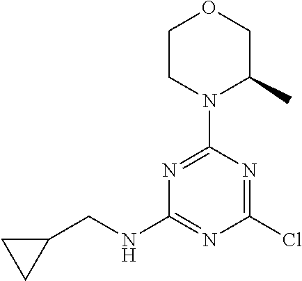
C1CN(C2=NC(NCC3CC3)=NC(Cl)=N2)C(C)CO1
